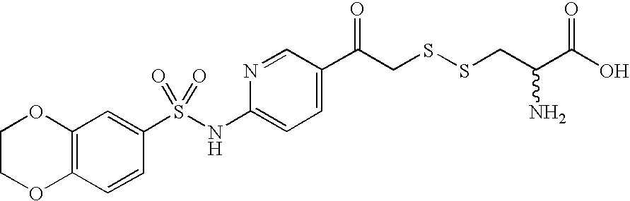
C12=C(C=CC(S(NC3=CC=C(C(CSSCC(C(O)=O)N)=O)C=N3)(=O)=O)=C1)OCCO2
